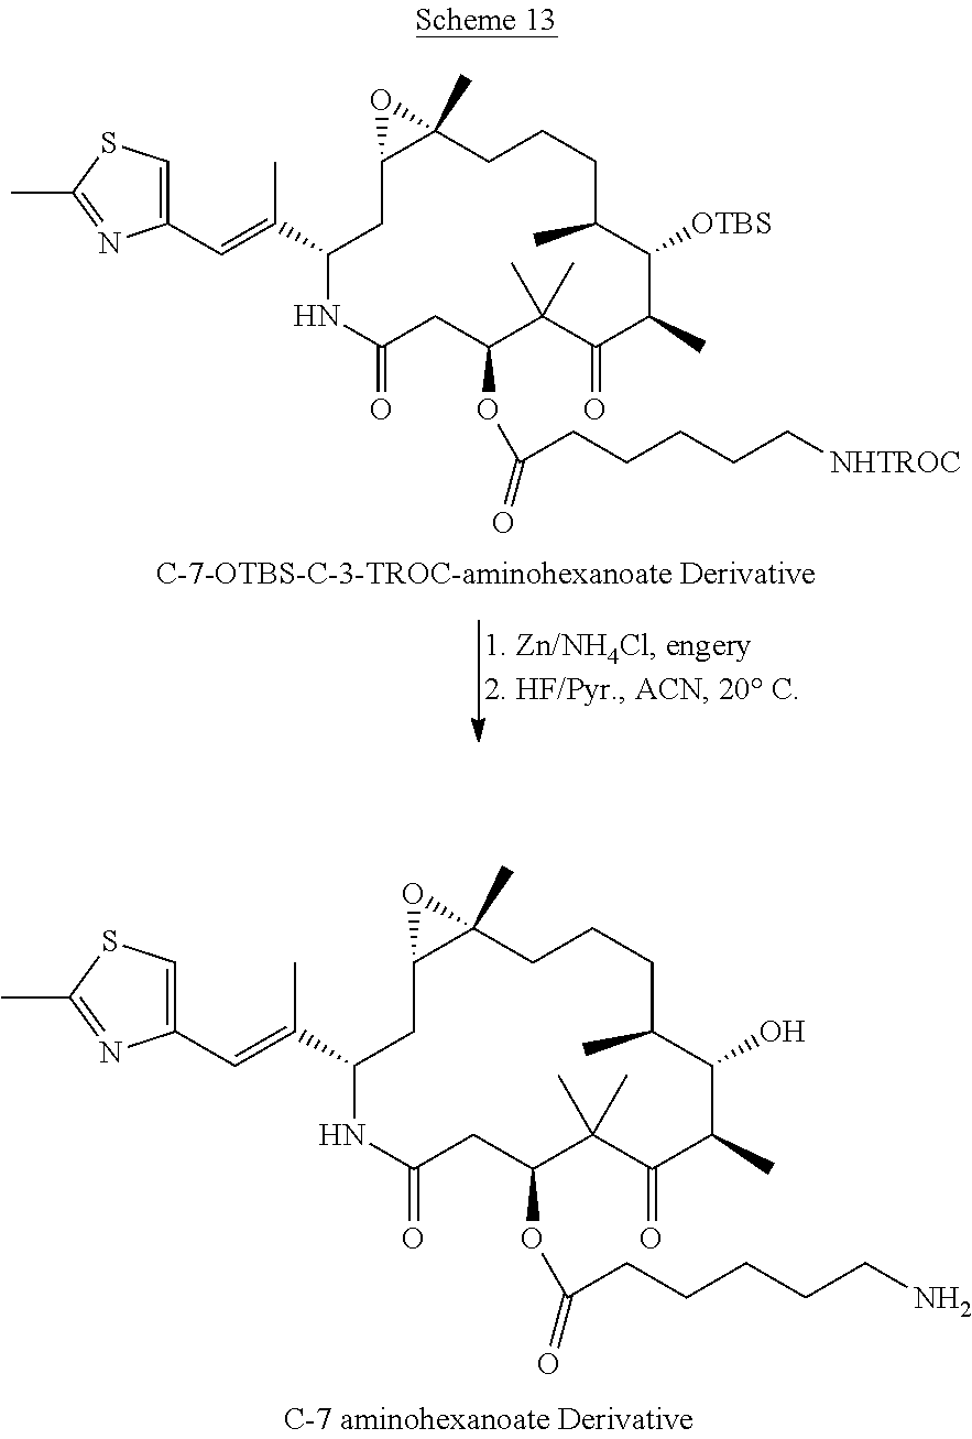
C1(C=C(C2NC(=O)CC(OC(CCCCCN)=O)C(C)(C)C(=O)C(C)C(O)C(C)CCCC3(C)C(C2)O3)C)=CSC(C)=N1.C1(C=C(C2NC(=O)CC(OC(CCCCC[NHTROC])=O)C(C)(C)C(=O)C(C)C([OTBS])C(C)CCCC3(C)C(C2)O3)C)=CSC(C)=N1
